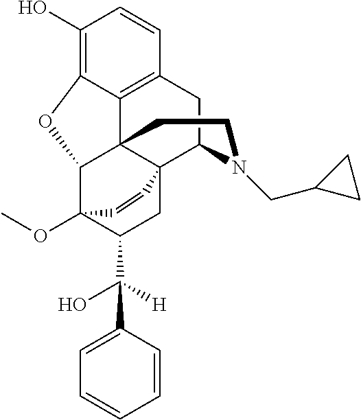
C1(O)=C2C3=C(C=C1)CC1C45C3(C(C(OC)(C(C(C3=CC=CC=C3)(O)[H])C4)C=C5)O2)CCN1CC1CC1
